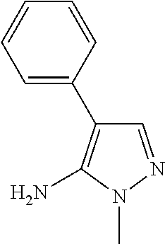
C1=NN(C)C(N)=C1C1=CC=CC=C1
